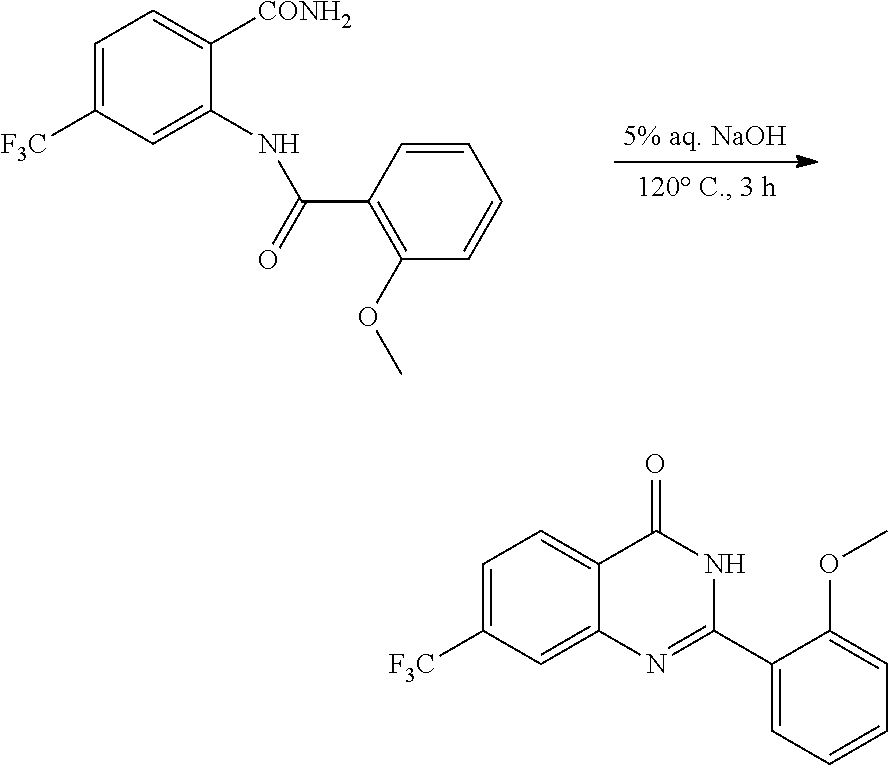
C1=C([F3C])C=C(NC(C2=C(OC)C=CC=C2)=O)C([CONH2])=C1.C1=C([F3C])C=C2C(=C1)C(=O)NC(C1=CC=CC=C1OC)=N2
